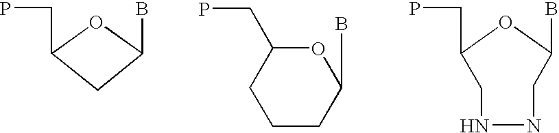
O1C(CP)CCCC1B.O1C(CP)CNNCC1B.O1C(CP)CC1B
